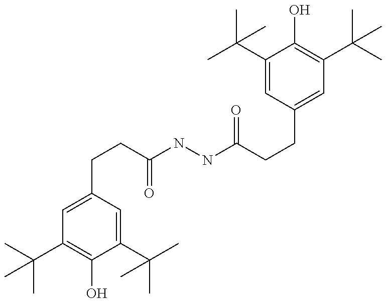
CC(C)(C1=C(O)C(C(C)(C)C)=CC(CCC(=O)NNC(=O)CCC2=CC(C(C)(C)C)=C(O)C(C(C)(C)C)=C2)=C1)C
